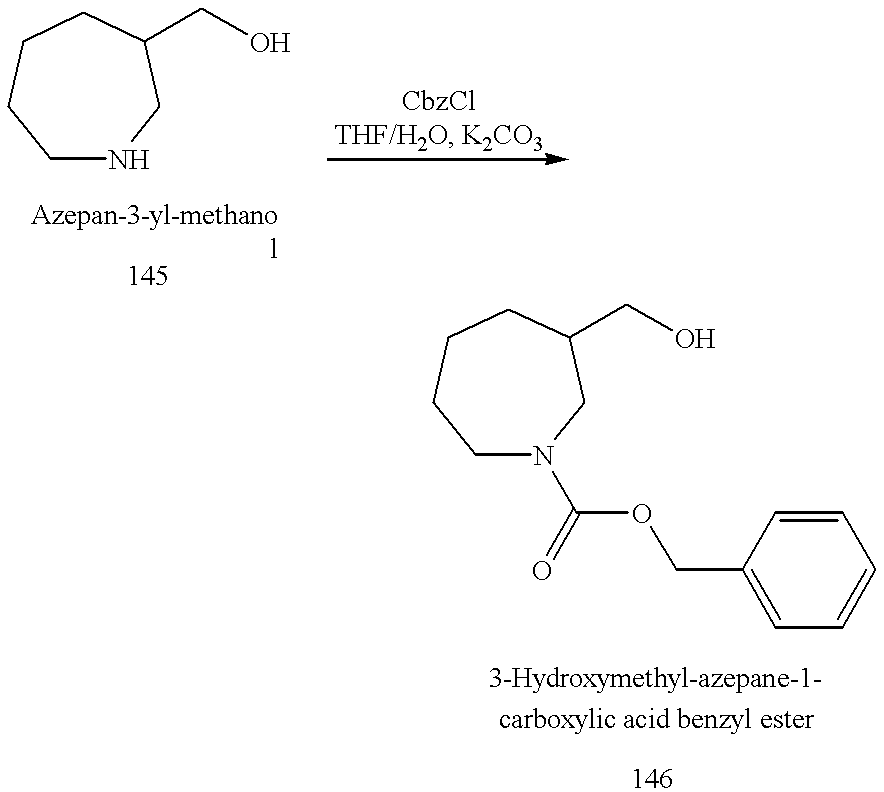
C1NCC(CO)CCC1.C1N(C(OCC2=CC=CC=C2)=O)CC(CO)CCC1
